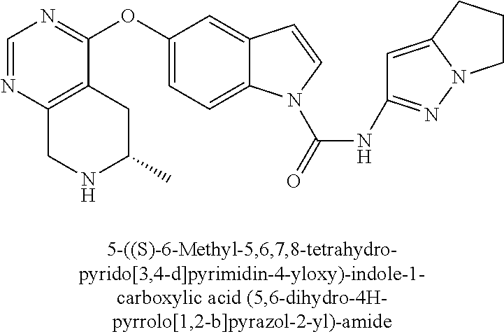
C1(OC2=NC=NC3=C2CC(C)NC3)=CC=C2C(=C1)C=CN2C(=O)NC1=NN2C(=C1)CCC2
